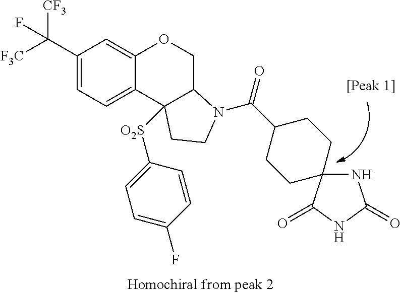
C(C1=CC=C2C(=C1)OCC1C2([O2S]C2=CC=C(F)C=C2)CCN1C(=O)C1CCC2(CC1)NC(=O)NC2=O)([F3C])([CF3])F
